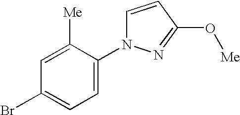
C1=C([Me])C(N2C=CC(O[Me])=N2)=CC=C1Br
